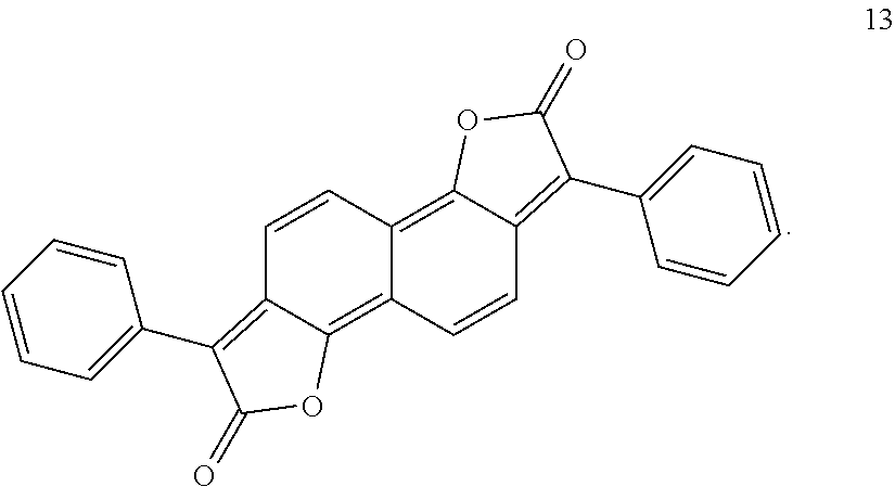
C1=CC2=C3C(=C(C4=CC=CC=C4)C(=O)O3)C=CC2=C2C1=C(C1=CC=CC=C1)C(=O)O2
